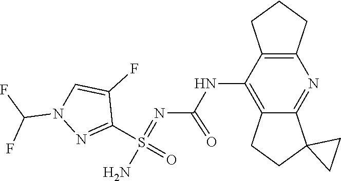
FC(F)N1N=C(S(=O)(=NC(NC2=C3CCC4(CC4)C3=NC3=C2CCC3)=O)N)C(F)=C1
